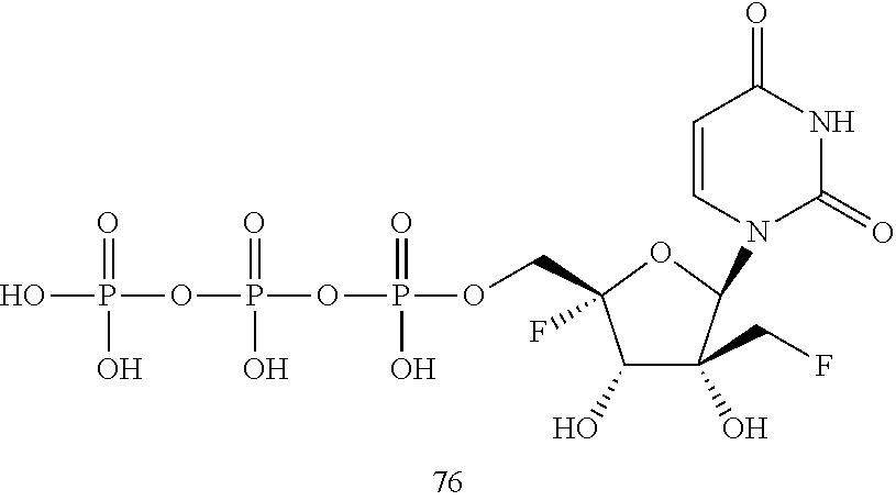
OP(OP(OP(OCC1(F)C(O)C(CF)(O)C(N2C=CC(=O)NC2=O)O1)(=O)O)(=O)O)(=O)O
